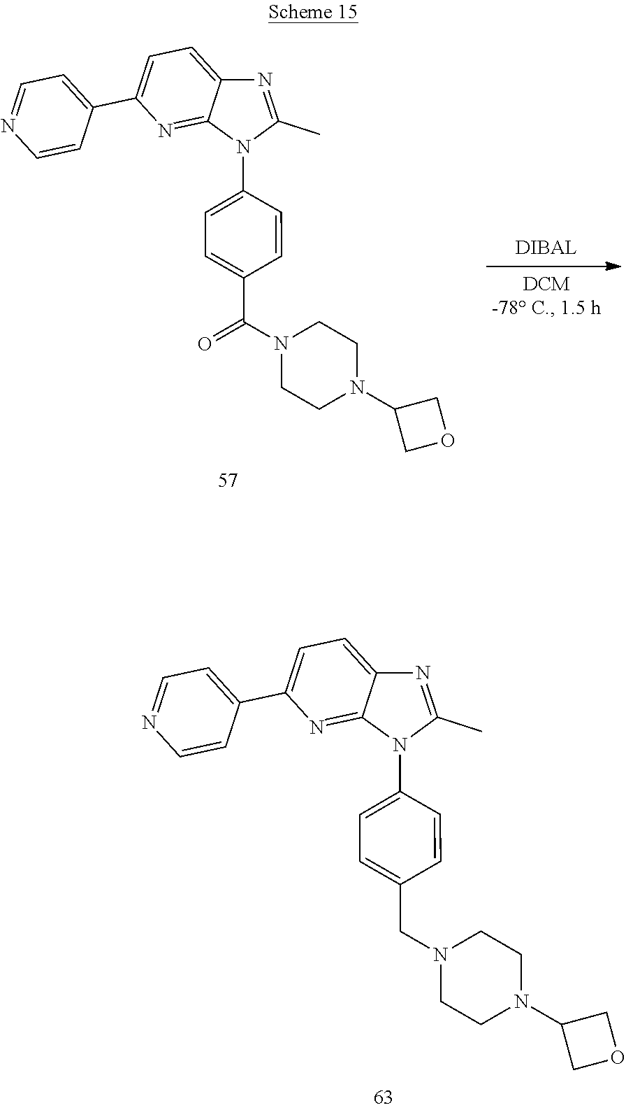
C1(C2=CC=NC=C2)=CC=C2N=C(C)N(C3=CC=C(C(N4CCN(C5COC5)CC4)=O)C=C3)C2=N1.C1(C2=CC=NC=C2)=CC=C2N=C(C)N(C3=CC=C(CN4CCN(C5COC5)CC4)C=C3)C2=N1
